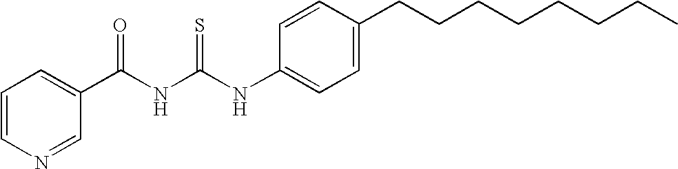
N(C(NC(C1=CC=CN=C1)=O)=S)C1=CC=C(CCCCCCCC)C=C1
